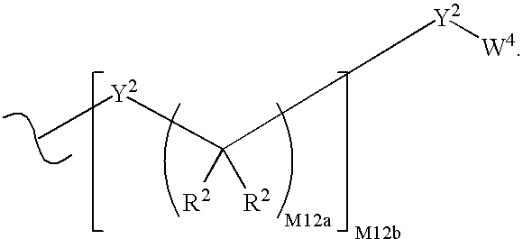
C([Y2][W4])([R2])([R2])[Y2]C
